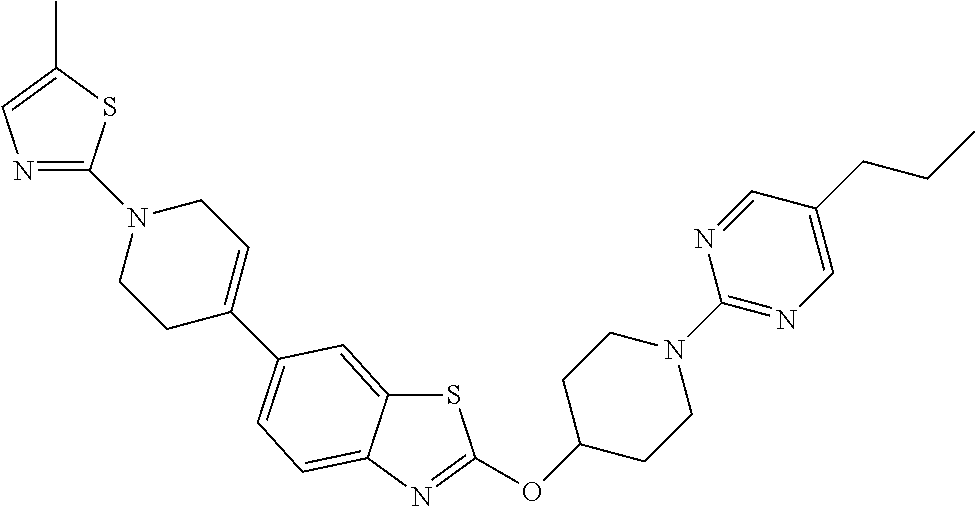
C1C(OC2=NC3=CC=C(C4=CCN(C5=NC=C(C)S5)CC4)C=C3S2)CCN(C2=NC=C(CCC)C=N2)C1
